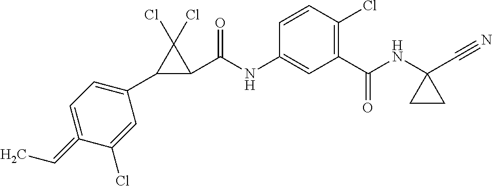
C1(C2C(C(NC3=CC(C(NC4(C#N)CC4)=O)=C(Cl)C=C3)=O)C2(Cl)Cl)=CC=C(=CC)C(Cl)=C1
